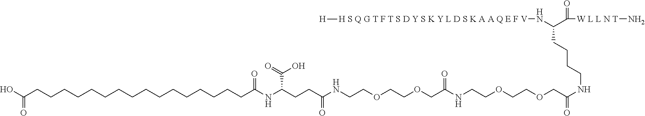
OC(CCCCCCCCCCCCCCCCC(NC(CCC(NCCOCCOCC(NCCOCCOCC(NCCCCC(N[H S Q G T F T S D Y S K Y L D S K A A Q E F V][H])C(=O)[W L L N T]N)=O)=O)=O)C(O)=O)=O)=O
